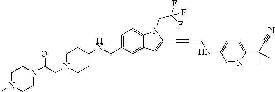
C1=C(CNC2CCN(CC(N3CCN(C)CC3)=O)CC2)C=C2C(=C1)N(CC(F)(F)F)C(C#CCNC1=CC=C(C(C#N)(C)C)N=C1)=C2
